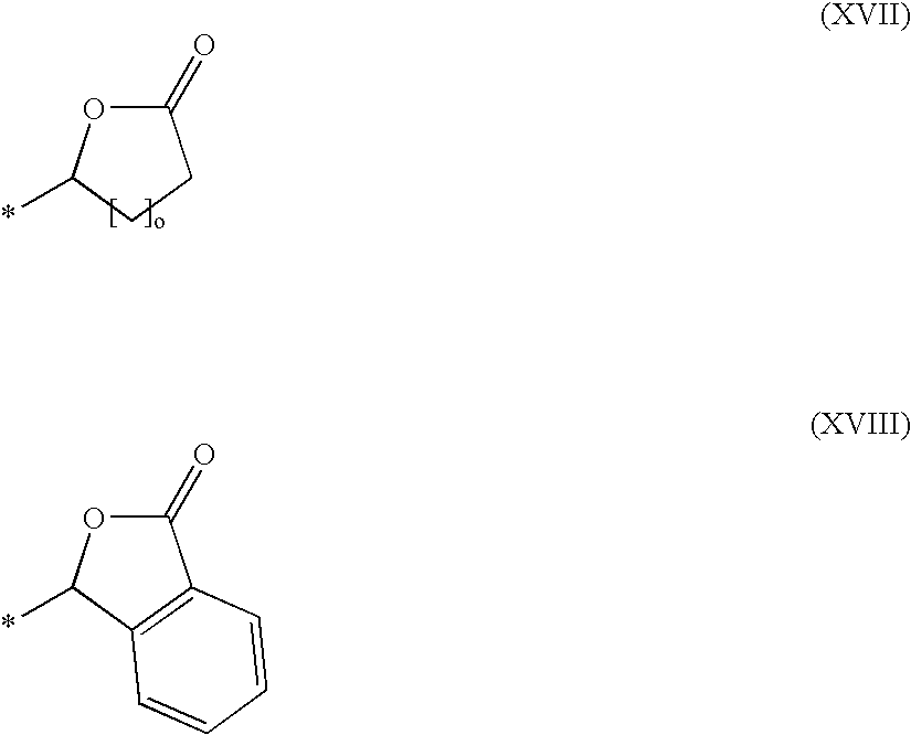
C1(=O)OC(*)CC1.C1(=O)OC(*)C2=C1C=CC=C2
